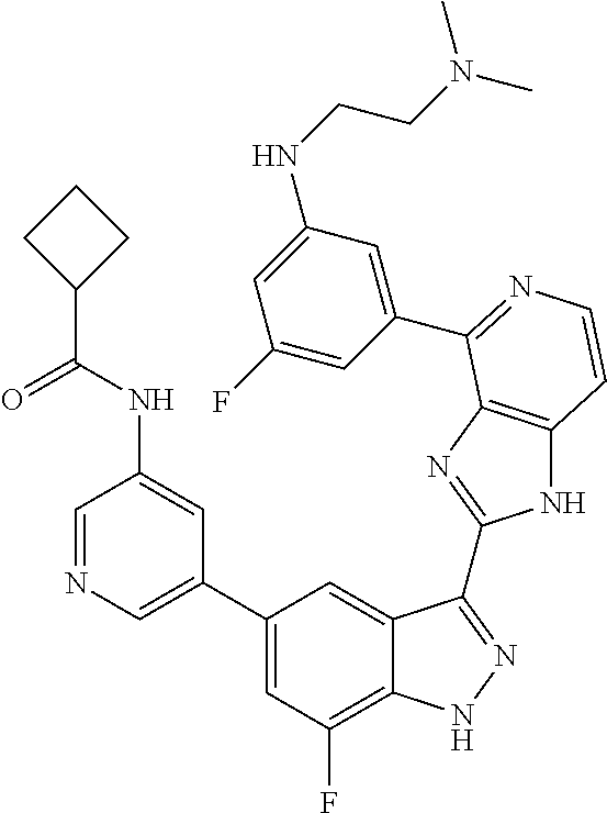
C1=C(C2=CC(F)=C3C(=C2)C(C2=NC4=C(N2)C=CN=C4C2=CC(NCCN(C)C)=CC(F)=C2)=NN3)C=C(NC(C2CCC2)=O)C=N1
